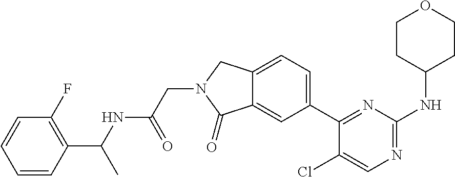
C1(Cl)=CN=C(NC2CCOCC2)N=C1C1=CC=C2C(=C1)C(=O)N(CC(=O)NC(C1=C(F)C=CC=C1)C)C2
